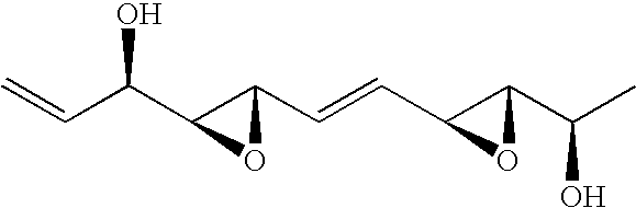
C(C(C1C(C=CC2C(C(C)O)O2)O1)O)=C
